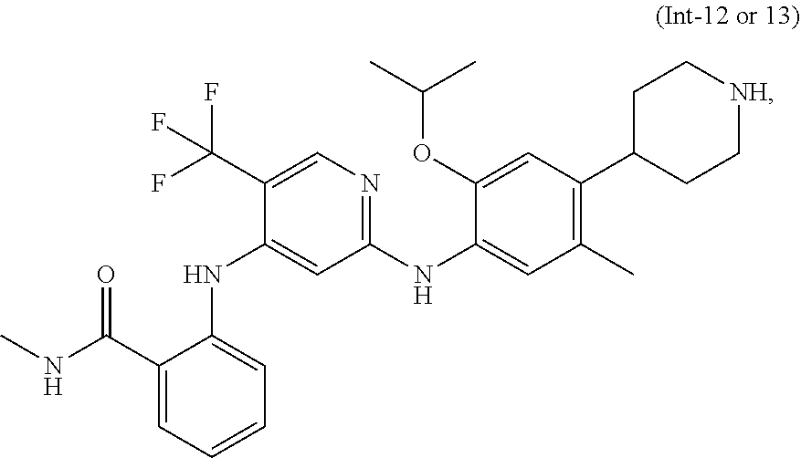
C1(C(NC)=O)=CC=CC=C1NC1=CC(NC2=CC(C)=C(C3CC[NH]CC3)C=C2OC(C)C)=NC=C1C(F)(F)F
